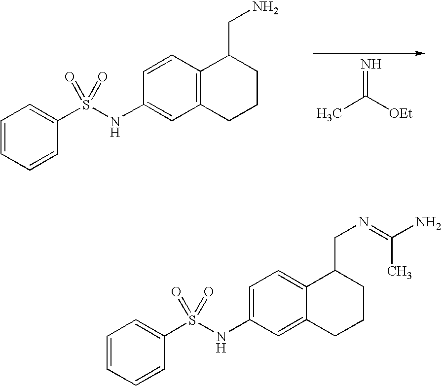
CC([OEt])=N.C1=CC(NS(C2=CC=CC=C2)(=O)=O)=CC2=C1C(CN)CCC2.C1=C2C(=CC(NS(C3=CC=CC=C3)(=O)=O)=C1)CCCC2CN=C(N)C
